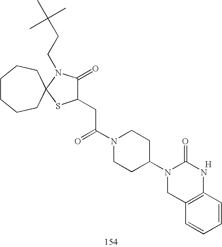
C1(CC(N2CCC(N3CC4=C(NC3=O)C=CC=C4)CC2)=O)C(=O)N(CCC(C)(C)C)C2(S1)CCCCCC2.[H]
